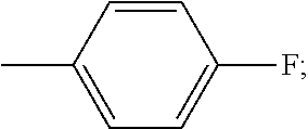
C1=C(C)C=CC(F)=C1
